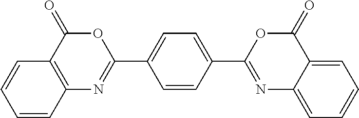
C1=CC2=C(C=C1)C(=O)OC(C1=CC=C(C3=NC4=CC=CC=C4C(=O)O3)C=C1)=N2
